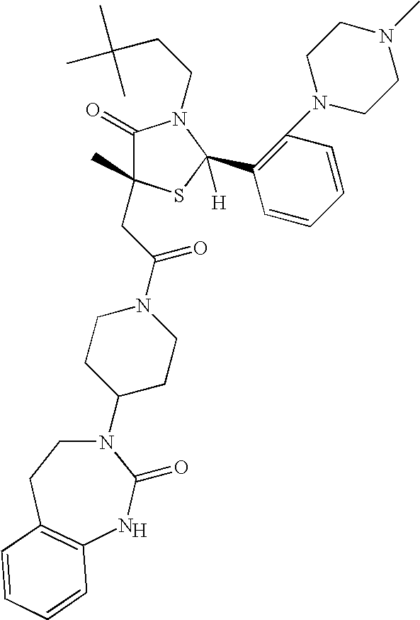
[H].N1(C2CCN(C(CC3(C)C(=O)N(CCC(C)(C)C)C(C4=C(N5CCN(C)CC5)C=CC=C4)([H])S3)=O)CC2)CCC2=C(NC1=O)C=CC=C2
